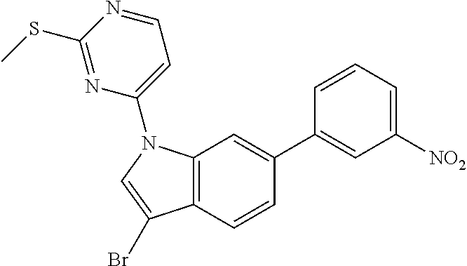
C12=C(N(C3=CC=NC(SC)=N3)C=C1Br)C=C(C1=CC([NO2])=CC=C1)C=C2
